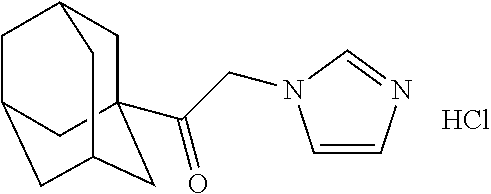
Cl.C1C2(C(CN3C=CN=C3)=O)CC3CC(CC1C3)C2
